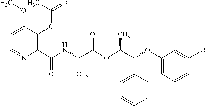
C1=C(OC)C(OC(=O)C)=C(C(NC(C(OC(C(OC2=CC=CC(Cl)=C2)C2=CC=CC=C2)C)=O)C)=O)N=C1
